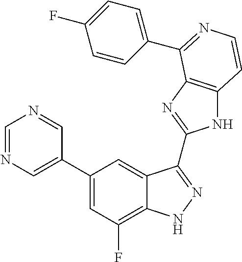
C1(C2=CN=CN=C2)=CC(F)=C2C(=C1)C(C1=NC3=C(N1)C=CN=C3C1=CC=C(F)C=C1)=NN2
